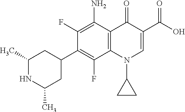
C12=C(C(N)=C(F)C(C3CC(C)NC(C)C3)=C1F)C(=O)C(C(=O)O)=CN2C1CC1
